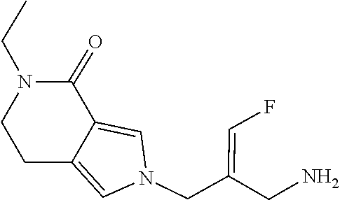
C1C2=CN(CC(=CF)CN)C=C2C(=O)N(CC)C1
